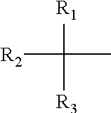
[R2]C(C)([R1])[R3]
